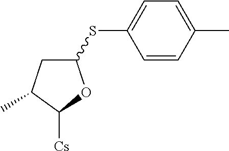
C1(SC2=CC=C(C)C=C2)CC(C)C([Cs])O1
